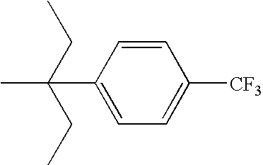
C1(C(C)(CC)CC)=CC=C([CF3])C=C1
